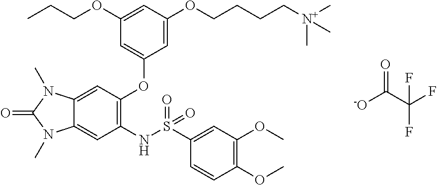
N(C1=C(OC2=CC(OCCC)=CC(OCCCC[N+](C)(C)C)=C2)C=C2C(=C1)N(C)C(=O)N2C)S(C1=CC(OC)=C(OC)C=C1)(=O)=O.[-O]C(C(F)(F)F)=O
